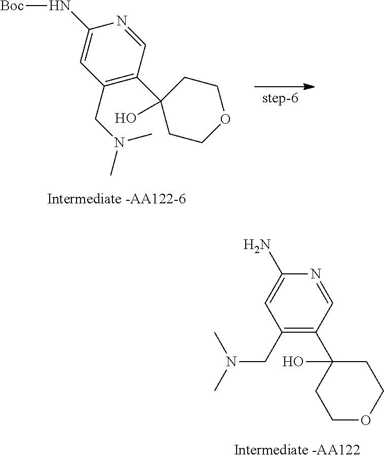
C1=C(N[Boc])N=CC(C2(O)CCOCC2)=C1CN(C)C.C1=C(N)N=CC(C2(O)CCOCC2)=C1CN(C)C
